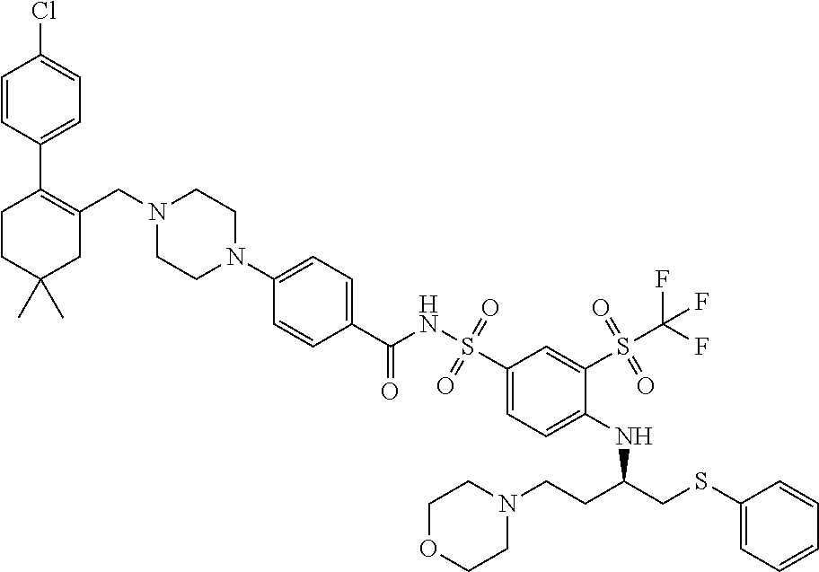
C1=CC(C2=C(CN3CCN(C4=CC=C(C(NS(=O)(=O)C5=CC=C(NC(CSC6=CC=CC=C6)CCN6CCOCC6)C(S(=O)(=O)C(F)(F)F)=C5)=O)C=C4)CC3)CC(C)(C)CC2)=CC=C1Cl
